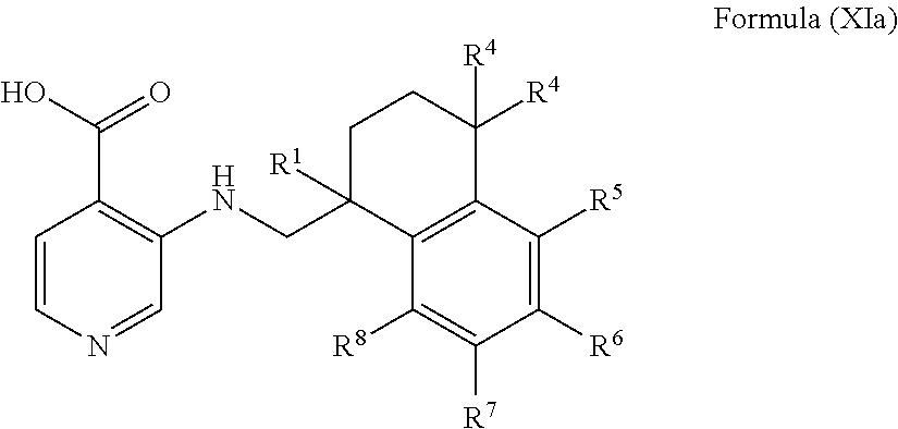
C1=CN=CC(NCC2([R1])C3=C(C([R4])([R4])CC2)C([R5])=C([R6])C([R7])=C3[R8])=C1C(O)=O
